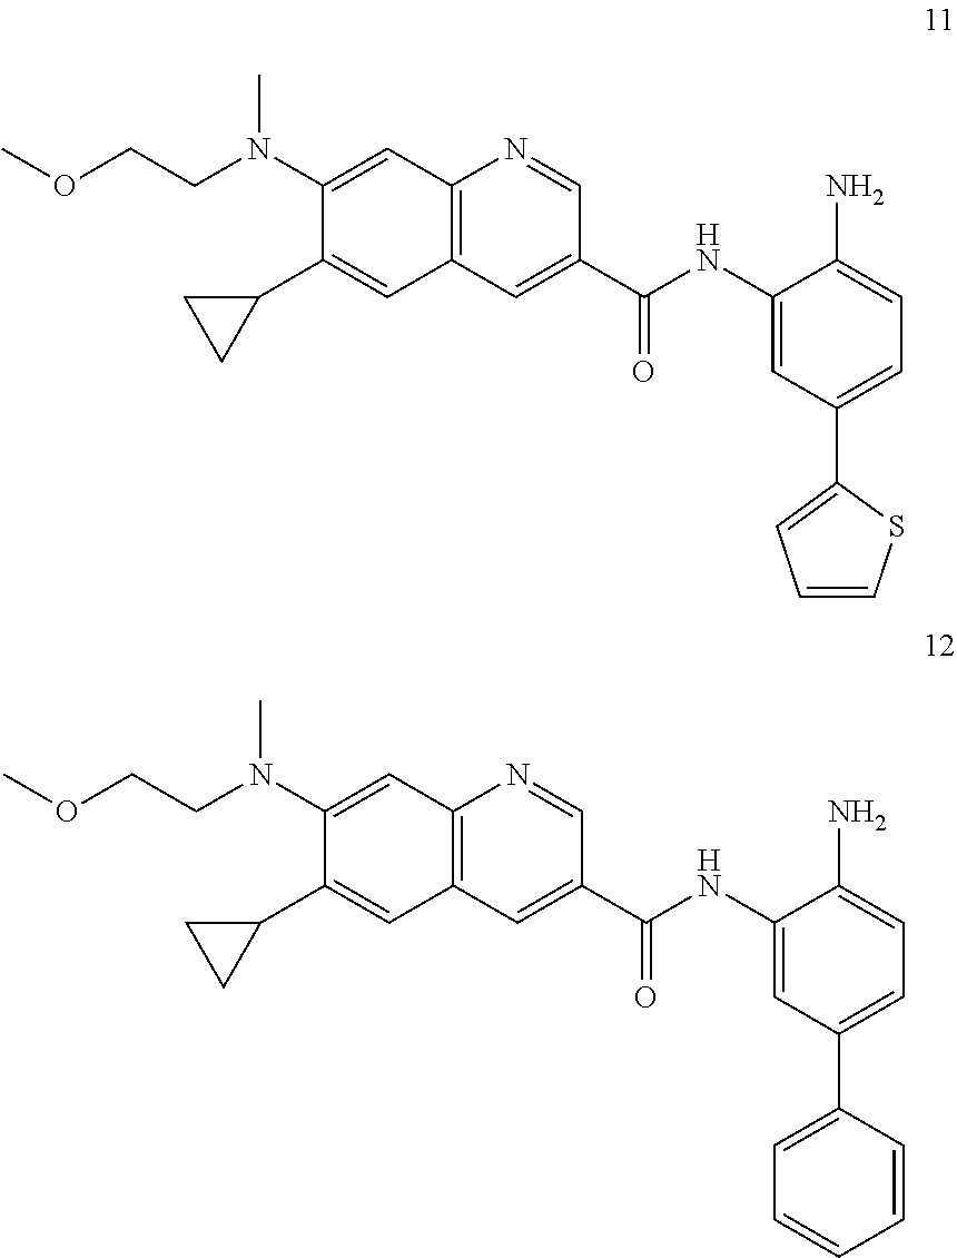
C12=C(C=C(C(NC3=CC(C4=CC=CS4)=CC=C3N)=O)C=N1)C=C(C1CC1)C(N(C)CCOC)=C2.C12=C(C=C(C(NC3=CC(C4=CC=CC=C4)=CC=C3N)=O)C=N1)C=C(C1CC1)C(N(CCOC)C)=C2
